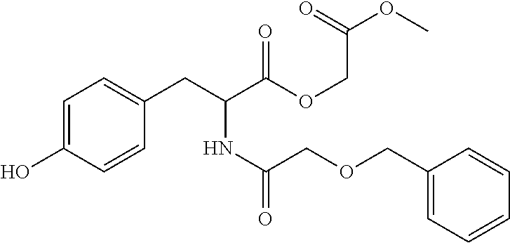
OC1=CC=C(CC(C(OCC(OC)=O)=O)NC(=O)COCC2=CC=CC=C2)C=C1
